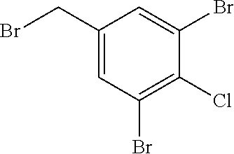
C1(CBr)=CC(Br)=C(Cl)C(Br)=C1
